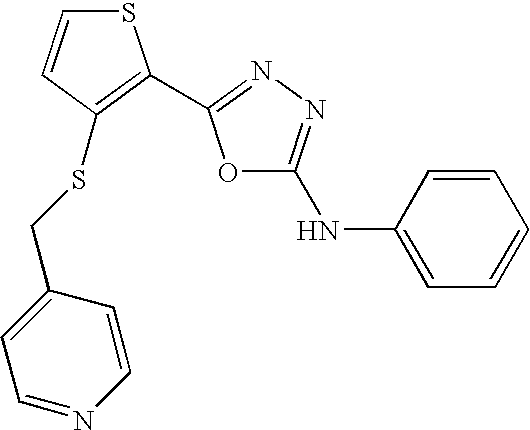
C1=C(NC2=NN=C(C3=C(SCC4=CC=NC=C4)C=CS3)O2)C=CC=C1
